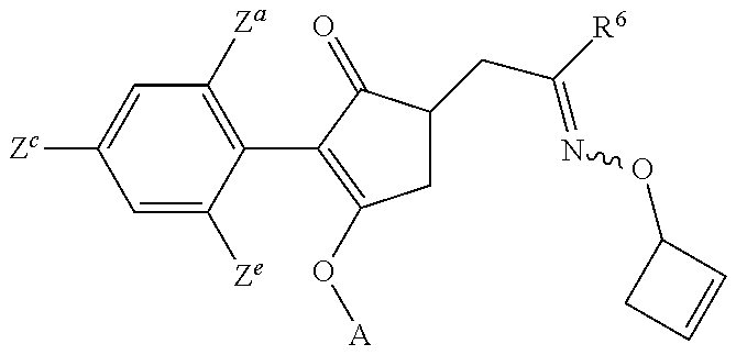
C1=C([Ze])C(C2=C(O[A])CC(CC(=NOC3CC=C3)[R6])C2=O)=C([Za])C=C1[Zc]
